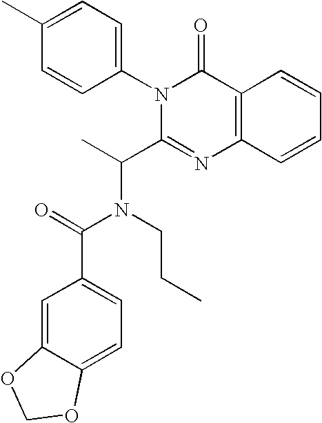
C1(C)=CC=C(N2C(C(C)N(CCC)C(C3=CC=C4C(=C3)OCO4)=O)=NC3=C(C2=O)C=CC=C3)C=C1
